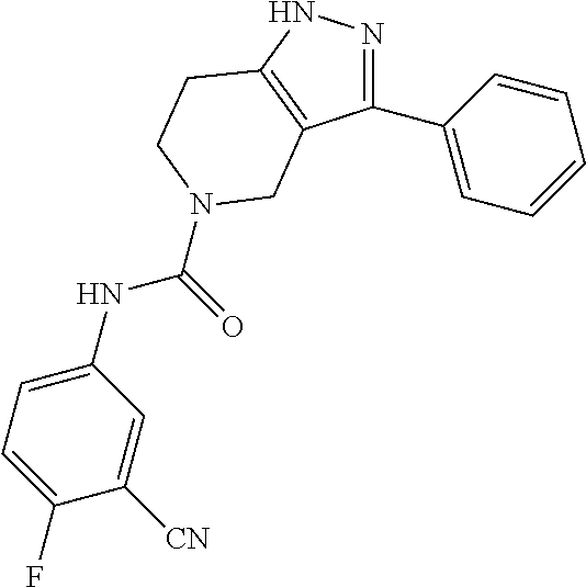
N1=C(C2=CC=CC=C2)C2=C(N1)CCN(C(=O)NC1=CC=C(F)C([CN])=C1)C2
